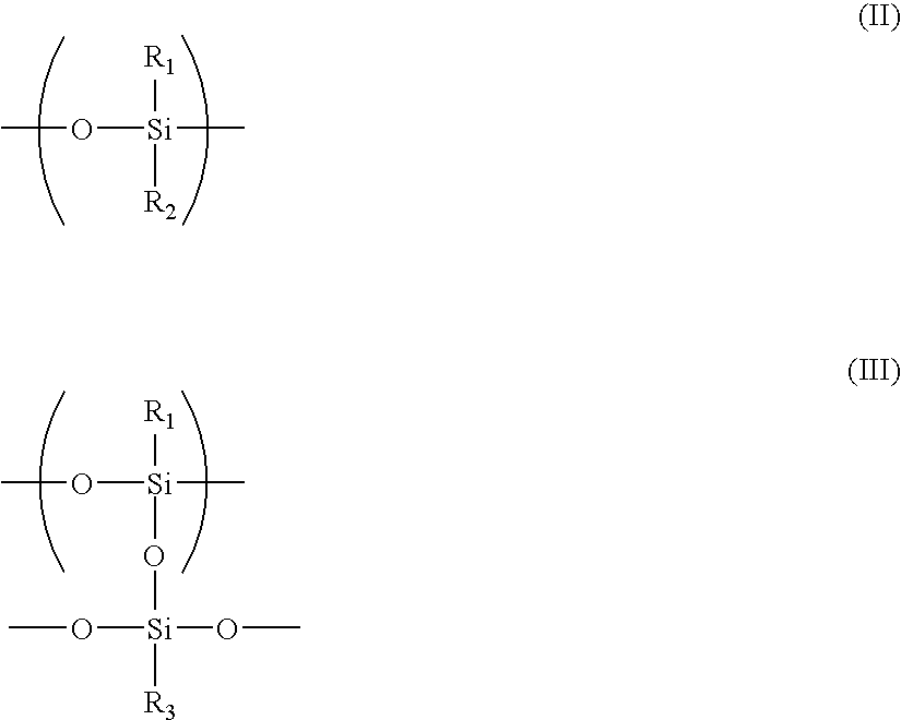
CO[Si](C)([R1])[R2].CO[Si](C)([R1])O[Si]([R3])(OC)OC
